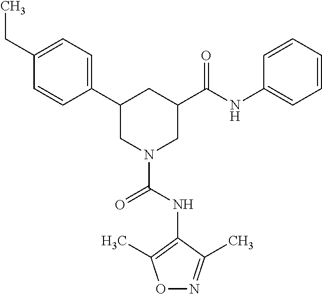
C1(CC)=CC=C(C2CN(C(NC3=C(C)ON=C3C)=O)CC(C(NC3=CC=CC=C3)=O)C2)C=C1
